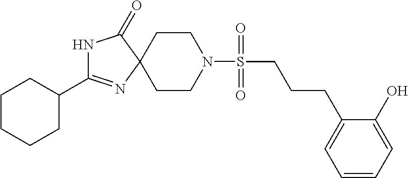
N1C(=O)C2(N=C1C1CCCCC1)CCN(S(=O)(=O)CCCC1=CC=CC=C1O)CC2
